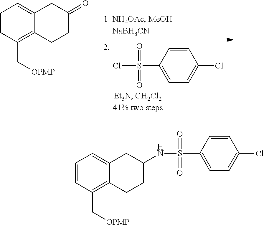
C1=CC(S(Cl)(=O)=O)=CC=C1Cl.C1=CC(C[OPMP])=C2C(=C1)CC(=O)CC2.C1=CC(C[OPMP])=C2C(=C1)CC(NS(C1=CC=C(Cl)C=C1)(=O)=O)CC2
